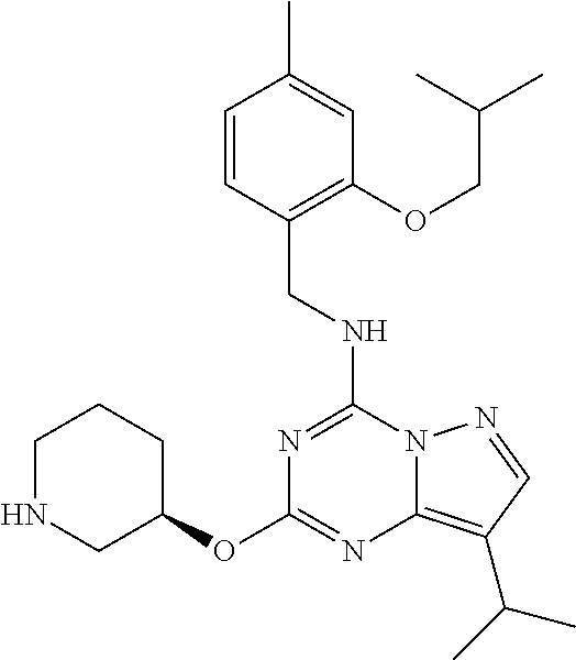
C(NC1=NC(OC2CCCNC2)=NC2=C(C(C)C)C=NN12)C1=C(OCC(C)C)C=C(C)C=C1
